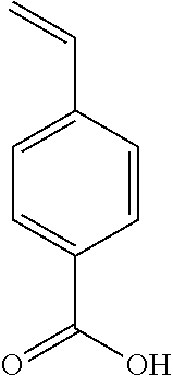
C1=CC(C=C)=CC=C1C(O)=O
